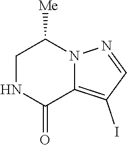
N1C(=O)C2=C(I)C=NN2C([Me])C1
